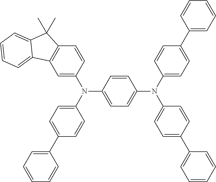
C1=C(N(C2=CC=C(C3=CC=CC=C3)C=C2)C2=CC=C(N(C3=CC=C(C4=CC=CC=C4)C=C3)C3=CC=C(C4=CC=CC=C4)C=C3)C=C2)C=CC2=C1C1=CC=CC=C1C2(C)C
